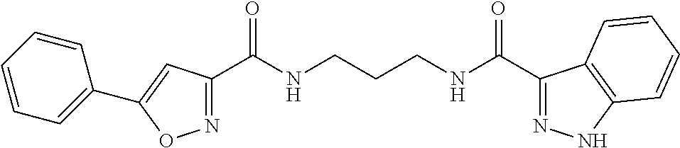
C1(C(NCCCNC(C2=NNC3=C2C=CC=C3)=O)=O)=NOC(C2=CC=CC=C2)=C1
